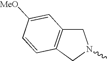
C1C2=C(CN1C)C=CC([MeO])=C2
